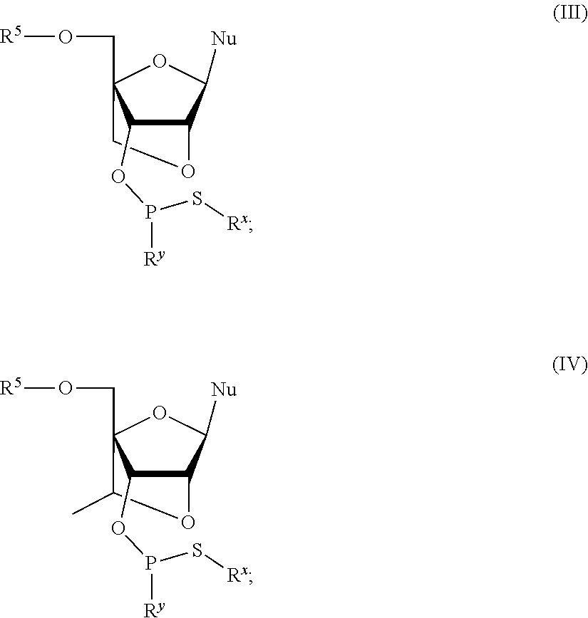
C12C([Nu])OC(CO[R5])(CO1)C2OP(S[Rx])[Ry].C12C([Nu])OC(CO[R5])(C(C)O1)C2OP(S[Rx])[Ry]
